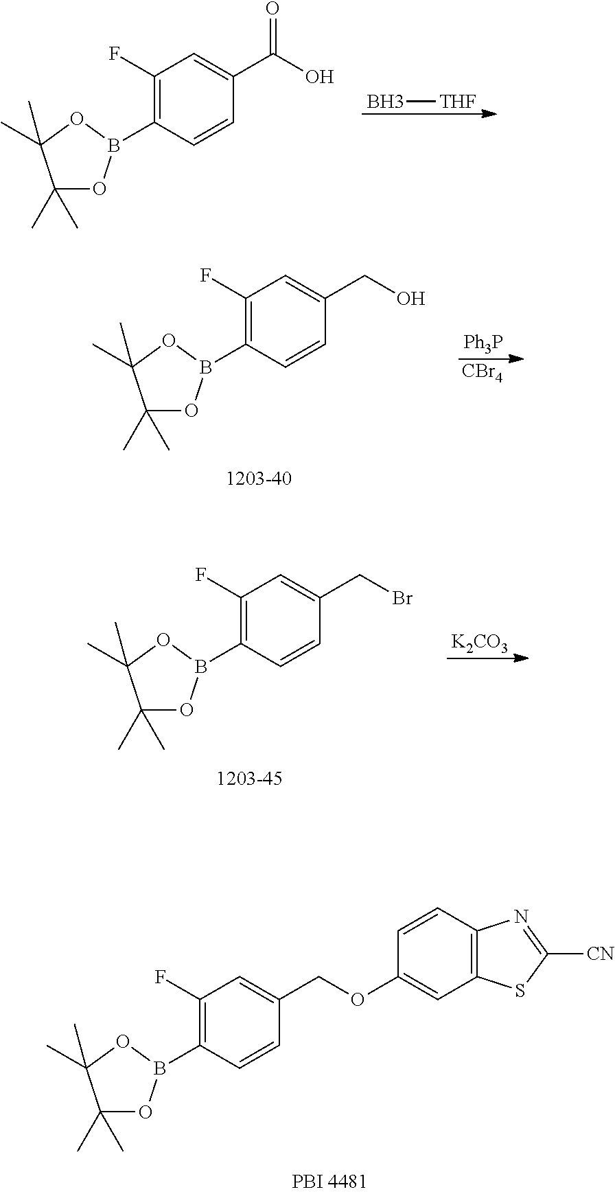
C1(B2OC(C)(C)C(C)(C)O2)=C(F)C=C(C(O)=O)C=C1.B[THF].[Ph3P].[CBr4].C1(B2OC(C)(C)C(C)(C)O2)=C(F)C=C(CO)C=C1.[K2CO3].C1(B2OC(C)(C)C(C)(C)O2)=C(F)C=C(CBr)C=C1.C1(B2OC(C)(C)C(C)(C)O2)=C(F)C=C(COC2=CC3=C(C=C2)N=C([CN])S3)C=C1
